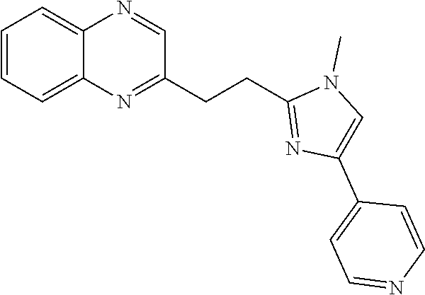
C1(CCC2=NC(C3=CC=NC=C3)=CN2C)=NC2=CC=CC=C2N=C1
